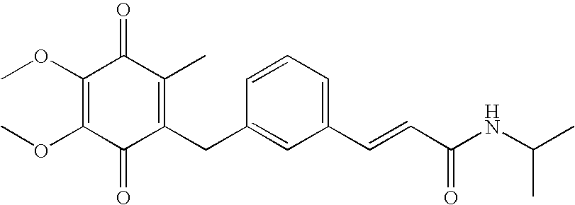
C1(=O)C(CC2=CC(C=CC(NC(C)C)=O)=CC=C2)=C(C)C(=O)C(OC)=C1OC
